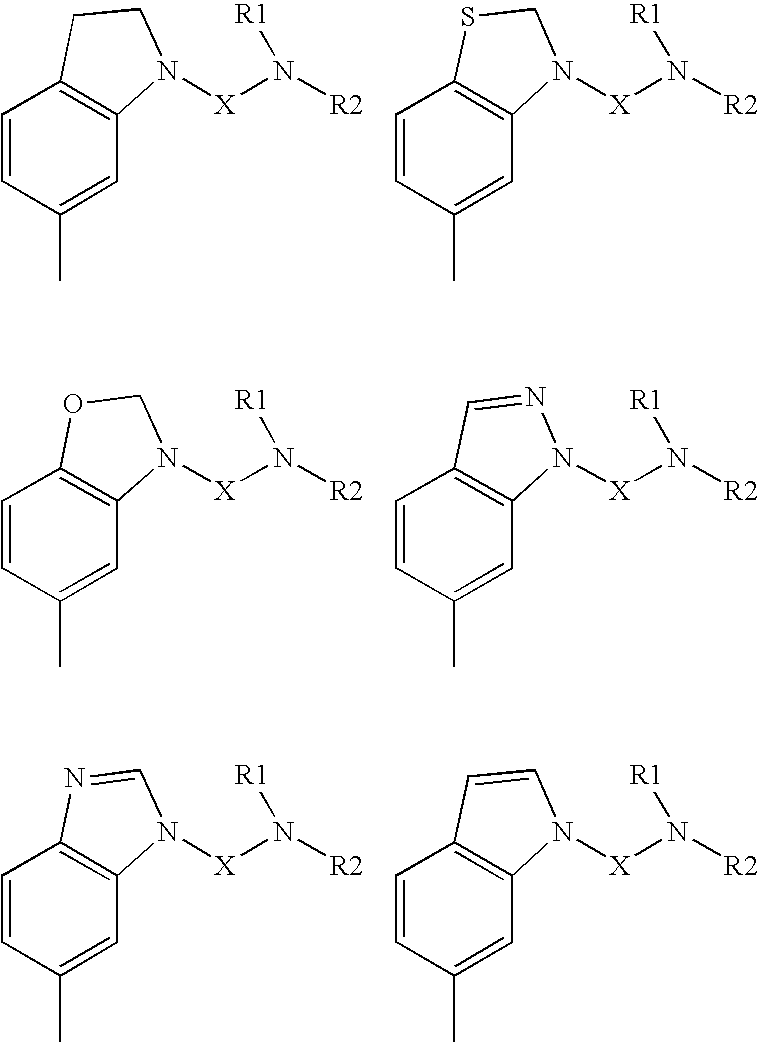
C1=CC(C)=CC2=C1CCN2[X]N([R2])[R1].C1=CC(C)=CC2=C1SCN2[X]N([R2])[R1].C1=CC(C)=CC2=C1OCN2[X]N([R2])[R1].C1=CC(C)=CC2=C1C=NN2[X]N([R2])[R1].C1=CC(C)=CC2=C1N=CN2[X]N([R2])[R1].C1=CC(C)=CC2=C1C=CN2[X]N([R2])[R1]
